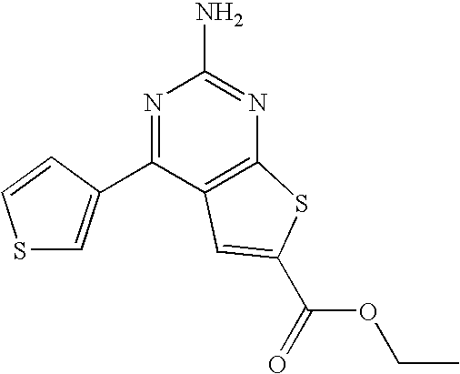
C1(C2=CSC=C2)=NC(N)=NC2=C1C=C(C(=O)OCC)S2
